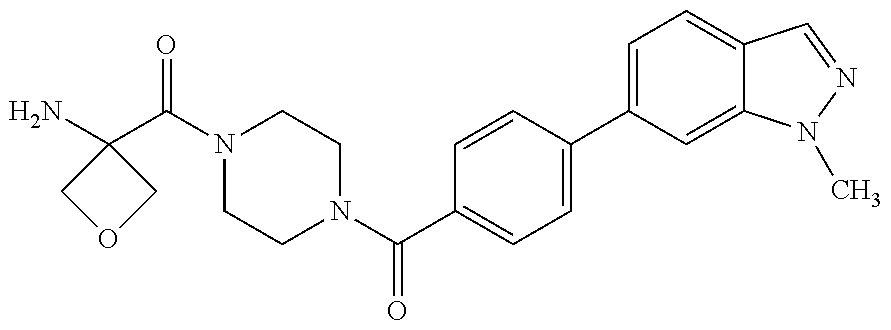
C1(N)(C(=O)N2CCN(C(=O)C3=CC=C(C4=CC=C5C(=C4)N(C)N=C5)C=C3)CC2)COC1
